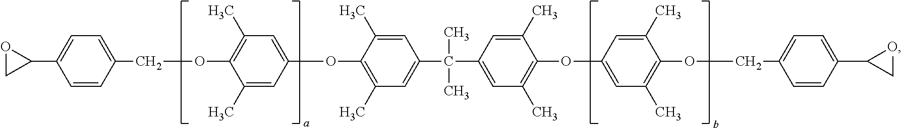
C1=CC(COC2=C(C)C=C(OC3=C(C)C=C(C(C4=CC(C)=C(OC5=CC(C)=C(OCC6=CC=C(C7CO7)C=C6)C(C)=C5)C(C)=C4)(C)C)C=C3C)C=C2C)=CC=C1C1OC1
